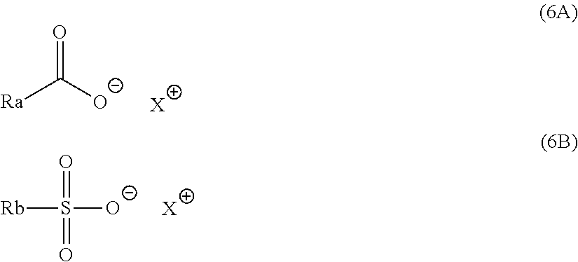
[Ra]C([O-])=O.[X].[Rb]S([O-])(=O)=O.[X]
